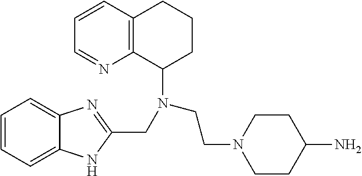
C1=CC2=C(N=C1)C(N(CCN1CCC(N)CC1)CC1=NC3=CC=CC=C3N1)CCC2
